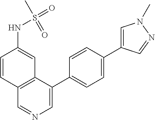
C1=CC(NS(C)(=O)=O)=CC2=C1C=NC=C2C1=CC=C(C2=CN(C)N=C2)C=C1
